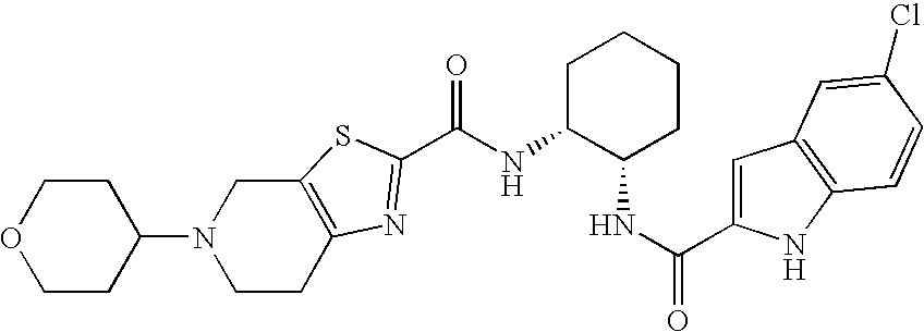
N(C1C(NC(=O)C2=CC3=C(N2)C=CC(Cl)=C3)CCCC1)C(=O)C1=NC2=C(CN(C3CCOCC3)CC2)S1
